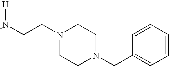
[H][-N]CCN1CCN(CC2=CC=CC=C2)CC1
